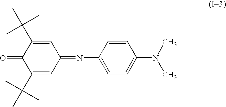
C1(C(C)(C)C)=CC(=NC2=CC=C(N(C)C)C=C2)C=C(C(C)(C)C)C1=O
